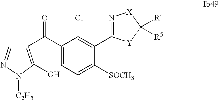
C1(C(C2=C(O)N([C2H5])N=C2)=O)=CC=C([SOCH3])C(C2=N[X]C([R4])([R5])[Y]2)=C1Cl
